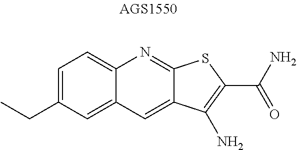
C1=C(CC)C=C2C(=C1)N=C1C(=C2)C(N)=C(C(N)=O)S1
